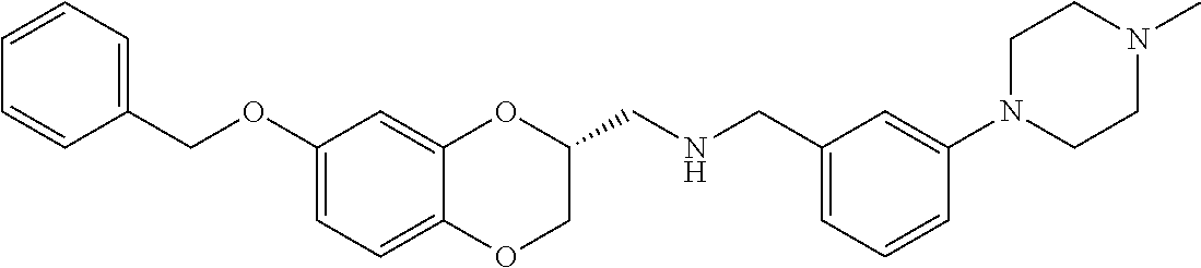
C1(OCC2=CC=CC=C2)=CC=C2C(=C1)OC(CNCC1=CC=CC(N3CCN(C)CC3)=C1)CO2
